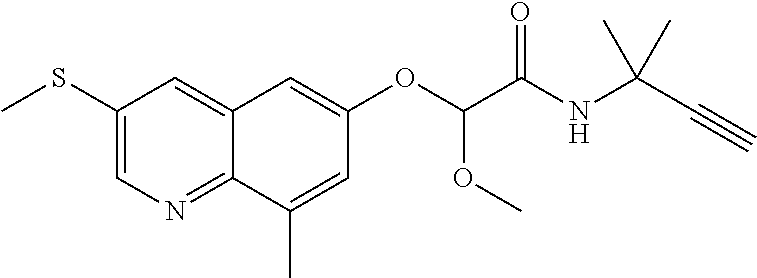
C1(SC)=CN=C2C(=C1)C=C(OC(C(NC(C#C)(C)C)=O)OC)C=C2C
